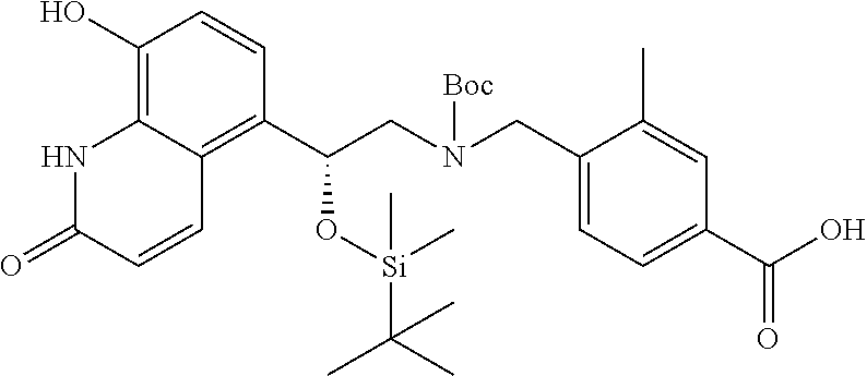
C1(O)=C2C(=C(C(CN(CC3=CC=C(C(O)=O)C=C3C)[Boc])O[Si](C)(C(C)(C)C)C)C=C1)C=CC(=O)N2
